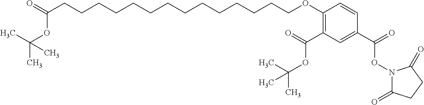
C(CCCCCCCCCCCCCCOC1=C(C(=O)OC(C)(C)C)C=C(C(=O)ON2C(=O)CCC2=O)C=C1)(=O)OC(C)(C)C
